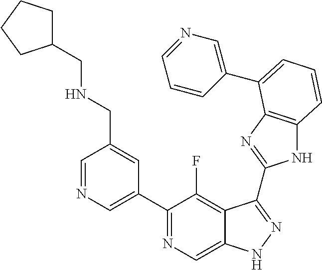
C1=NC=C(C2=NC=C3C(=C2F)C(C2=NC4=C(N2)C=CC=C4C2=CN=CC=C2)=NN3)C=C1CNCC1CCCC1
